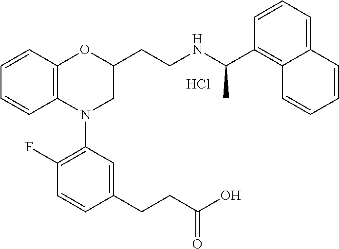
Cl.C1=CC2=C(C=C1)N(C1=C(F)C=CC(CCC(O)=O)=C1)CC(CCNC(C1=C3C(=CC=C1)C=CC=C3)C)O2
